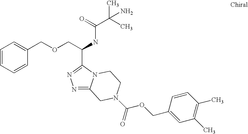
N1=C2N(C(C(COCC3=CC=CC=C3)NC(C(C)(C)N)=O)=N1)CCN(C(=O)OCC1=CC(C)=C(C)C=C1)C2
